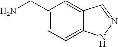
C1(CN)=CC=C2C(=C1)C=NN2
